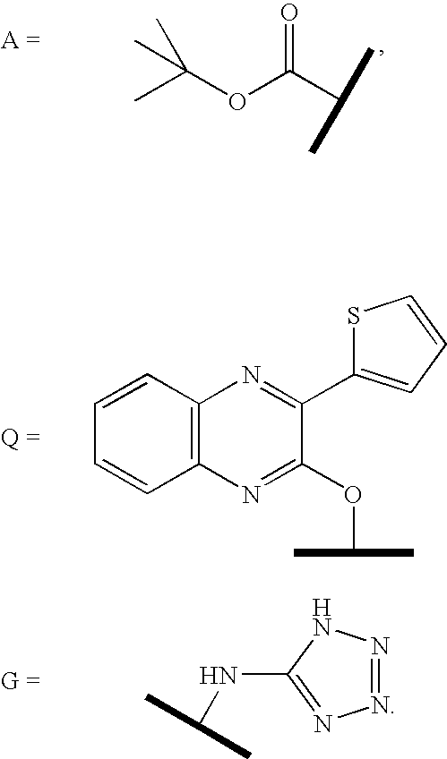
C(C)(C)(OC(C(C)C)=O)C.C1=CC2=C(C=C1)N=C(OC(C)C)C(C1=CC=CS1)=N2.N1=NNC(NC(C)C)=N1
